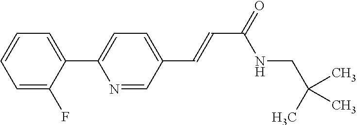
C(C(NCC(C)(C)C)=O)=CC1=CC=C(C2=CC=CC=C2F)N=C1
